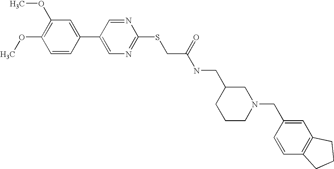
C1=CC(C2=CN=C(SCC(NCC3CCCN(CC4=CC5=C(C=C4)CCC5)C3)=O)N=C2)=CC(OC)=C1OC
